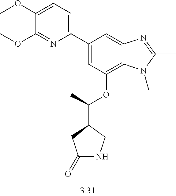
C1(C2=CC=C(OC)C(OC)=N2)=CC(OC(C2CNC(=O)C2)C)=C2C(=C1)N=C(C)N2C
